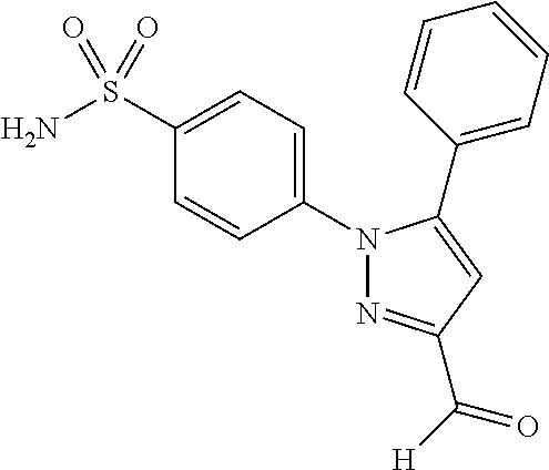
N1(C2=CC=C(S(N)(=O)=O)C=C2)N=C(C(=O)[H])C=C1C1=CC=CC=C1
